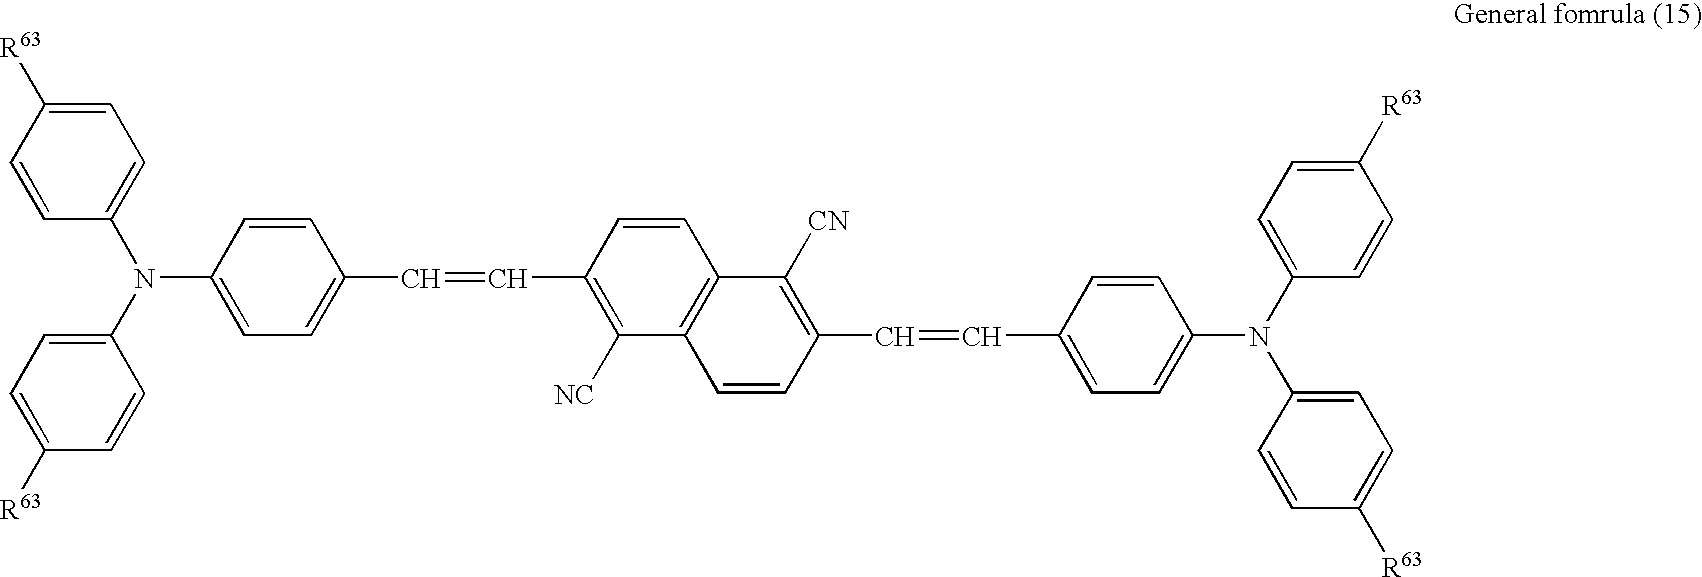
C1(N(C2=CC=C(C=CC3=C([NC])C4=C(C=C3)C([CN])=C(C=CC3=CC=C(N(C5=CC=C([R63])C=C5)C5=CC=C([R63])C=C5)C=C3)C=C4)C=C2)C2=CC=C([R63])C=C2)=CC=C([R63])C=C1
